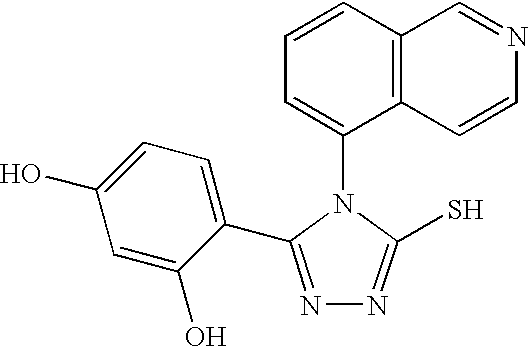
C1=CC2=C(C(N3C(S)=NN=C3C3=CC=C(O)C=C3O)=C1)C=CN=C2
